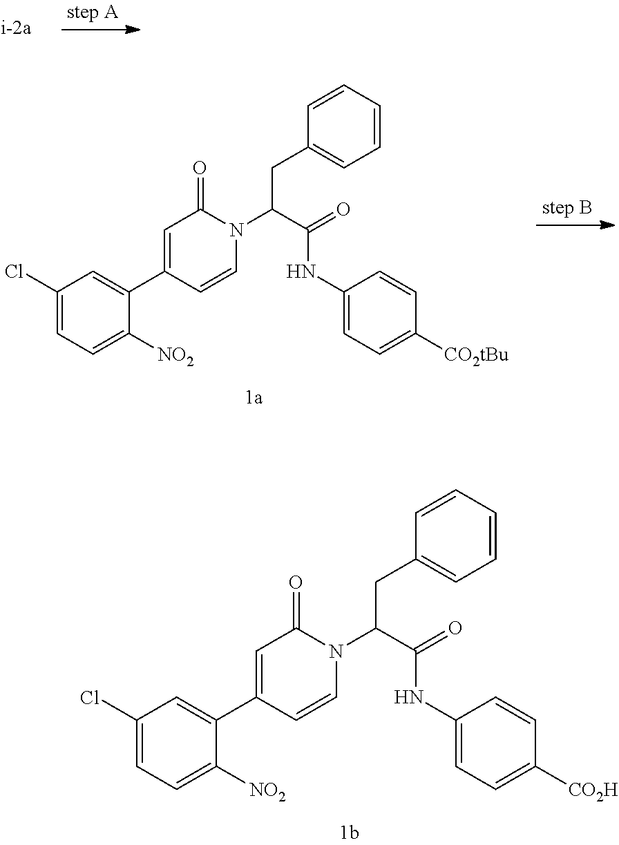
C1=C(C2=CC(Cl)=CC=C2[NO2])C=CN(C(C(=O)NC2=CC=C([CO2tBu])C=C2)CC2=CC=CC=C2)C1=O.C1=C(C2=CC(Cl)=CC=C2[NO2])C=CN(C(C(=O)NC2=CC=C([CO2H])C=C2)CC2=CC=CC=C2)C1=O
